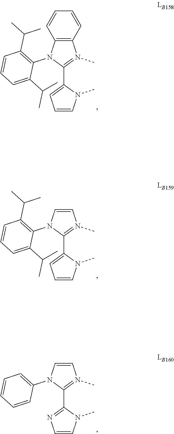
C12=C(N(C3=C(C(C)C)C=CC=C3C(C)C)C(C3=CC=CN3C)=N1C)C=CC=C2.C1=CN(C2=C(C(C)C)C=CC=C2C(C)C)C(C2=CC=CN2C)=N1C.C1=CN(C2=CC=CC=C2)C(C2=NC=CN2C)=N1C
